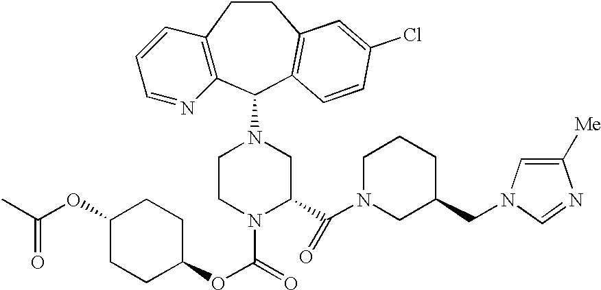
C12=C(C(N3CCN(C(=O)OC4CCC(OC(C)=O)CC4)C(C(N4CC(CN5C=C([Me])N=C5)CCC4)=O)C3)C3=C(CC1)C=C(Cl)C=C3)N=CC=C2
